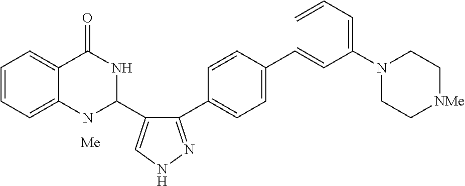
C1=CC=C2C(=C1)C(=O)NC(C1=CNN=C1C1=CC=C(C=CC(=CC=C)N3CC[NMe]CC3)C=C1)N2.[Me]
